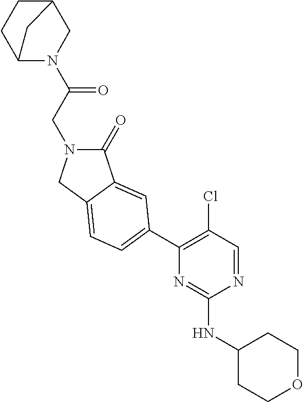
N1(C(CN2C(=O)C3=CC(C4=C(Cl)C=NC(NC5CCOCC5)=N4)=CC=C3C2)=O)CC2CCC1C2
